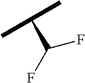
C(C)(C)C(F)F
